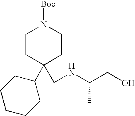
C1CC(CNC(CO)C)(C2CCCCC2)CCN1[Boc]
